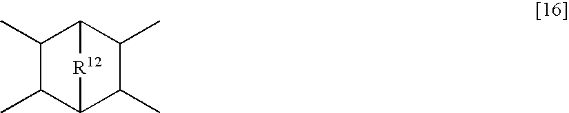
C1(C)C(C)C2C(C)C(C)C1[R12]2
